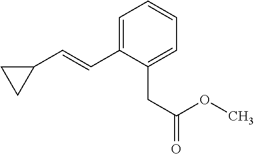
C1=C(C=CC2CC2)C(CC(=O)OC)=CC=C1
